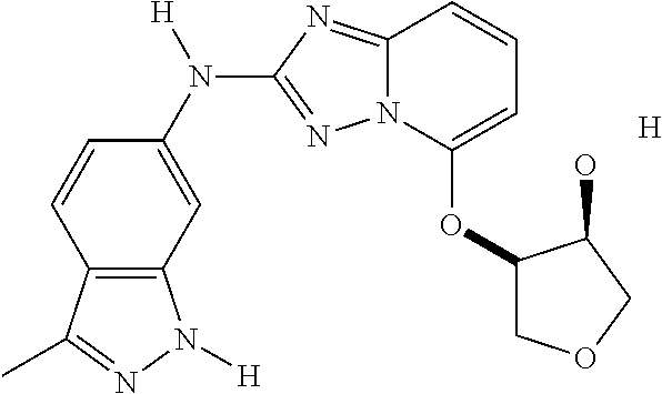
C12=C(C=C(N([H])C3=NN4C(=N3)C=CC=C4OC3COCC3O)C=C1)N([H])N=C2C.[H]
